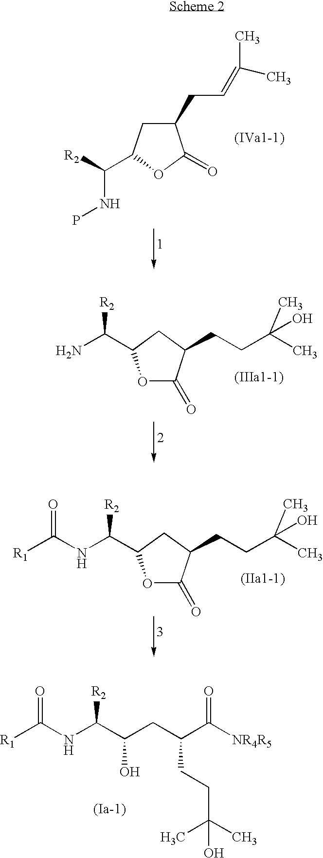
C1(CC=C(C)C)CC(C([R2])NP)OC1=O.O1C(=O)C(CCC(C)(O)C)CC1C([R2])N.O1C(=O)C(CCC(C)(O)C)CC1C([R2])NC([R1])=O.[R1]C(NC(C(CC(C([NR4R5])=O)CCC(C)(C)O)O)[R2])=O
